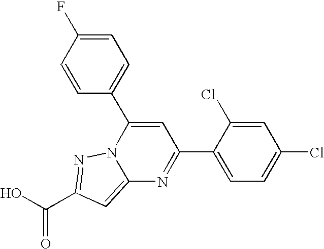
O=C(O)C1=NN2C(=C1)N=C(C1=CC=C(Cl)C=C1Cl)C=C2C1=CC=C(F)C=C1
